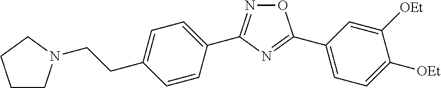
C1CN(CCC2=CC=C(C3=NOC(C4=CC=C([OEt])C([OEt])=C4)=N3)C=C2)CC1
